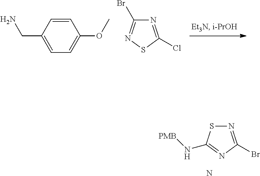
N1=C(Br)N=C(N[PMB])S1.N.C1=CC(CN)=CC=C1OC.N1=C(Cl)SN=C1Br
